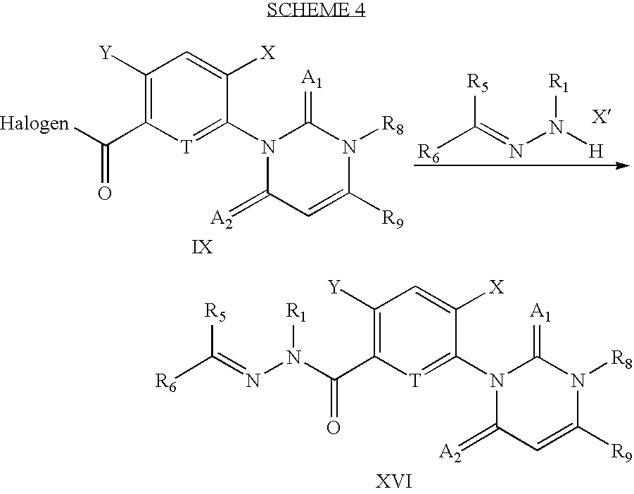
C1([Y])=C(C([Halogen])=O)[T]=C(N2C(=[A2])C=C([R9])N([R8])C2=[A1])C([X])=C1.[R6]C(=NN([H])[R1])[R5].C1([Y])=C(C(N(N=C([R6])[R5])[R1])=O)[T]=C(N2C(=[A2])C=C([R9])N([R8])C2=[A1])C([X])=C1
